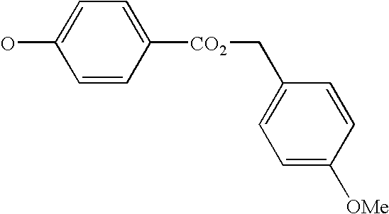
C1=CC([CO2]CC2=CC=C([OMe])C=C2)=CC=C1O
